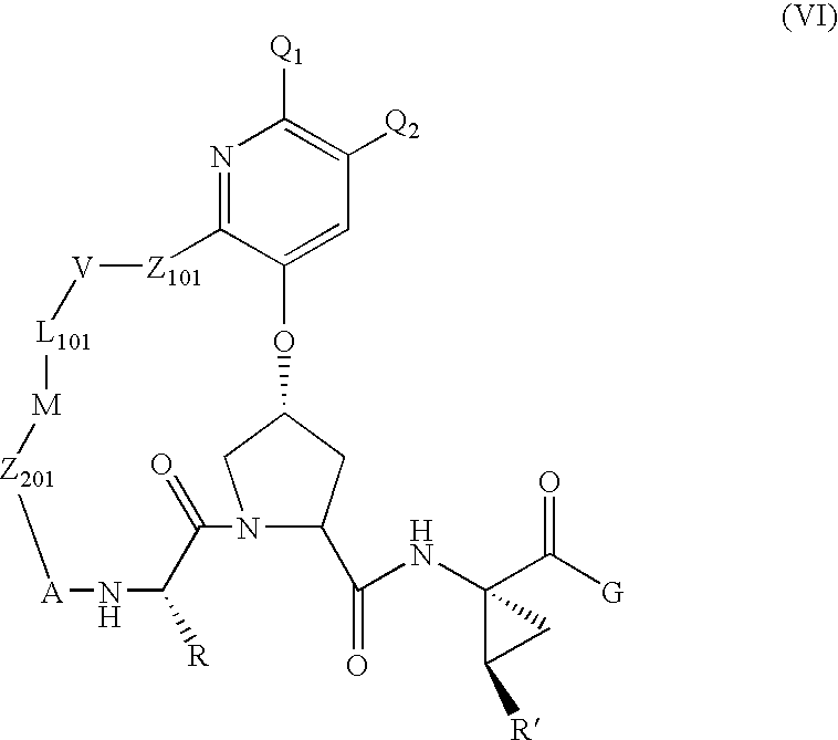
N1=C2C(=CC([Q2])=C1[Q1])OC1CC(C(=O)NC3(C(=O)[G])C([R])C3)N(C1)C(=O)C([R])N[A][Z201][M][L101][V][Z101]2
